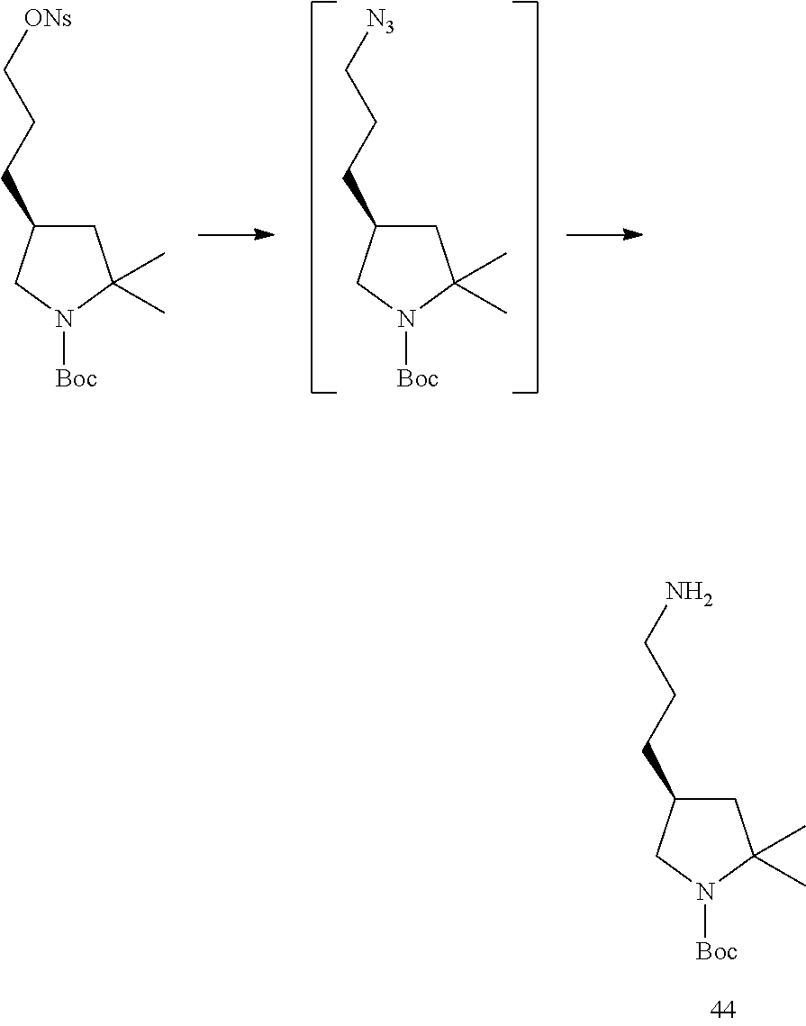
C1C(CCC[ONs])CN([Boc])C1(C)C.C1C(CCC[N3])CN([Boc])C1(C)C.C1C(CCCN)CN([Boc])C1(C)C
